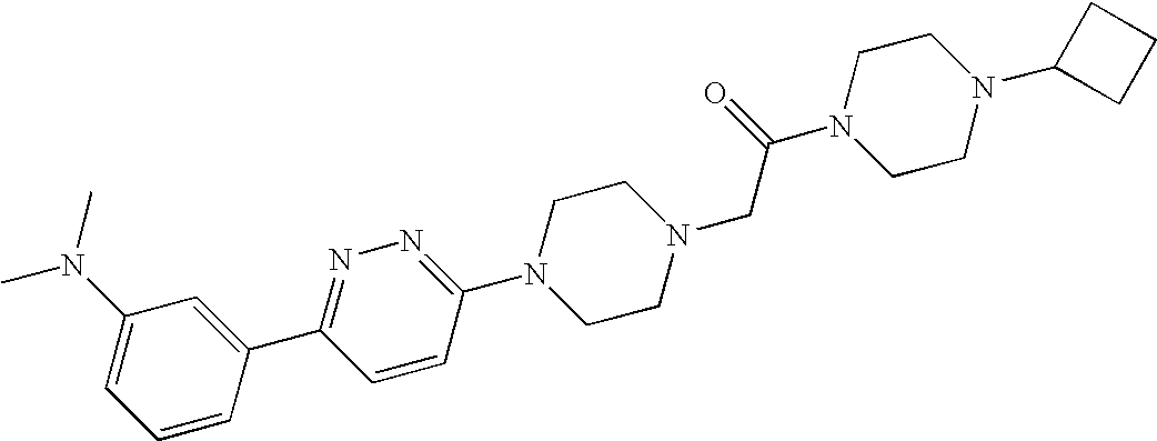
N1=C(C2=CC(N(C)C)=CC=C2)C=CC(N2CCN(CC(N3CCN(C4CCC4)CC3)=O)CC2)=N1
